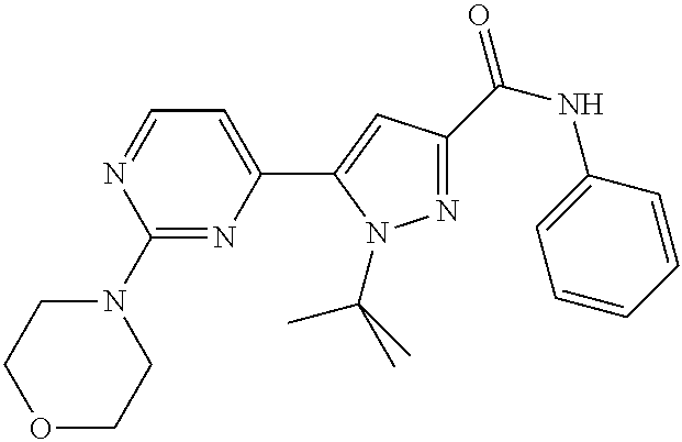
C1=NC(N2CCOCC2)=NC(C2=CC(C(NC3=CC=CC=C3)=O)=NN2C(C)(C)C)=C1
